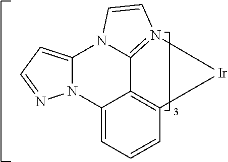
N12C(=CC=N1)N1C3=N(C=C1)[Ir]C1=C3C2=CC=C1
